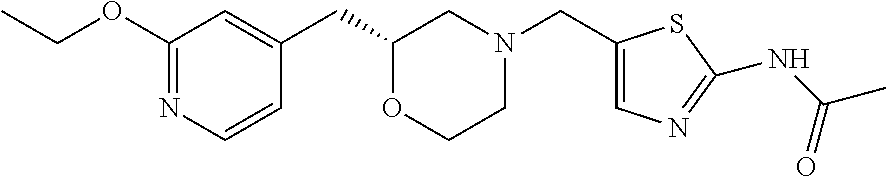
C1(OCC)=NC=CC(CC2OCCN(CC3=CN=C(NC(C)=O)S3)C2)=C1
